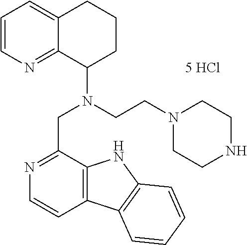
C1=CN=C2C(=C1)CCCC2N(CCN1CCNCC1)CC1=NC=CC2=C1NC1=C2C=CC=C1.[5 HCl]
